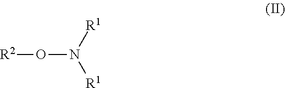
O(N([R1])[R1])[R2]
